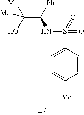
C1=C(S(NC([Ph])C([Me])(O)[Me])(=O)=O)C=CC([Me])=C1
